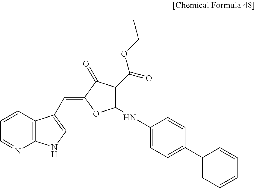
C1=CC2=C(N=C1)NC=C2C=C1OC(NC2=CC=C(C3=CC=CC=C3)C=C2)=C(C(=O)OCC)C1=O
